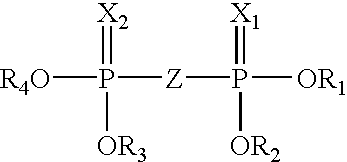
[R4O]P([Z]P(=[X1])([OR2])[OR1])(=[X2])[OR3]
